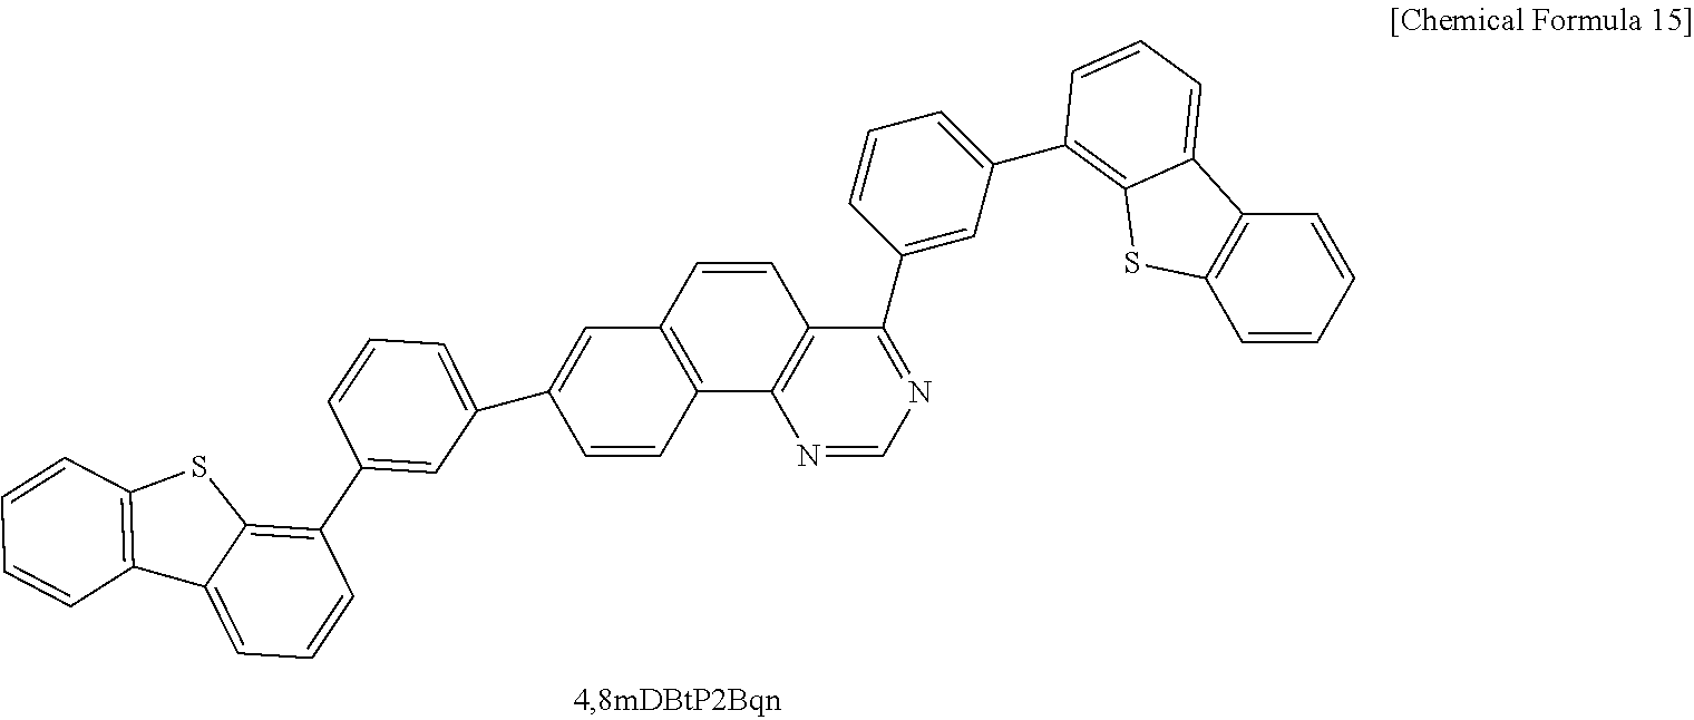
C1=CC=CC2=C1C1=CC=CC(C3=CC(C4=CC5=C(C6=C(C(C7=CC(C8=C9C(=CC=C8)C8=C(C=CC=C8)S9)=CC=C7)=NC=N6)C=C5)C=C4)=CC=C3)=C1S2
